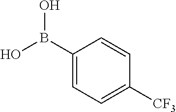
C1(B(O)O)=CC=C([CF3])C=C1
